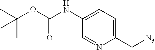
C1(C[N3])=CC=C(NC(OC(C)(C)C)=O)C=N1
